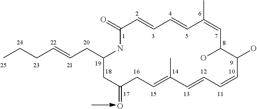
C1(=O)NC(CC=CCCC)CC(=O)CC=C(C)C=CC=CC(O)C(O)C=C(C)C=CC=C1
